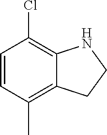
C1=CC(C)=C2C(=C1Cl)NCC2
